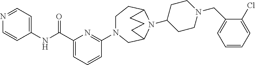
C1(C(NC2=CC=NC=C2)=O)=CC=CC(N2CCC3N(C4CCN(CC5=CC=CC=C5Cl)CC4)C(C2)CCC3)=N1
